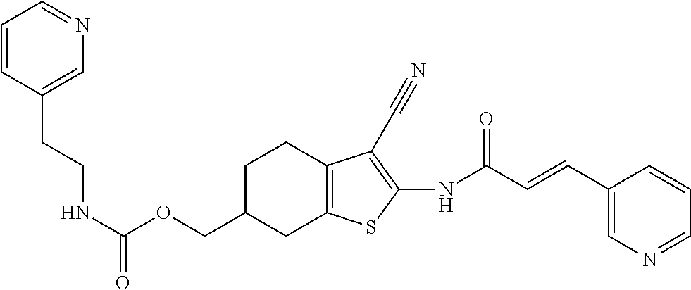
N(C(OCC1CC2=C(CC1)C(C#N)=C(NC(C=CC1=CN=CC=C1)=O)S2)=O)CCC1=CN=CC=C1
